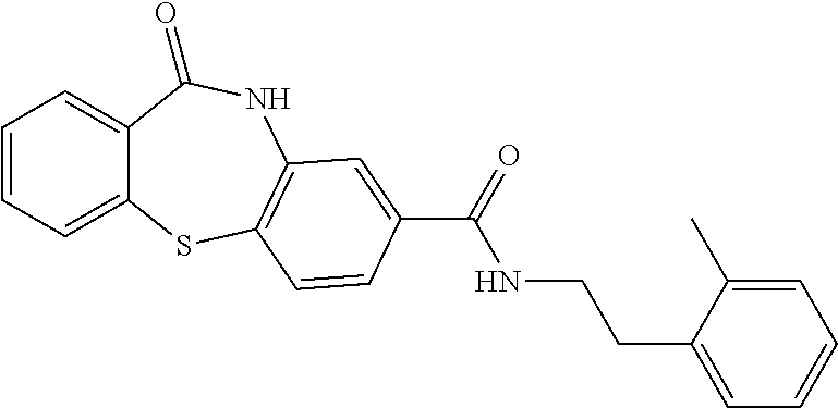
C1=CC=C2C(=C1)C(=O)NC1=C(S2)C=CC(C(=O)NCCC2=CC=CC=C2C)=C1
